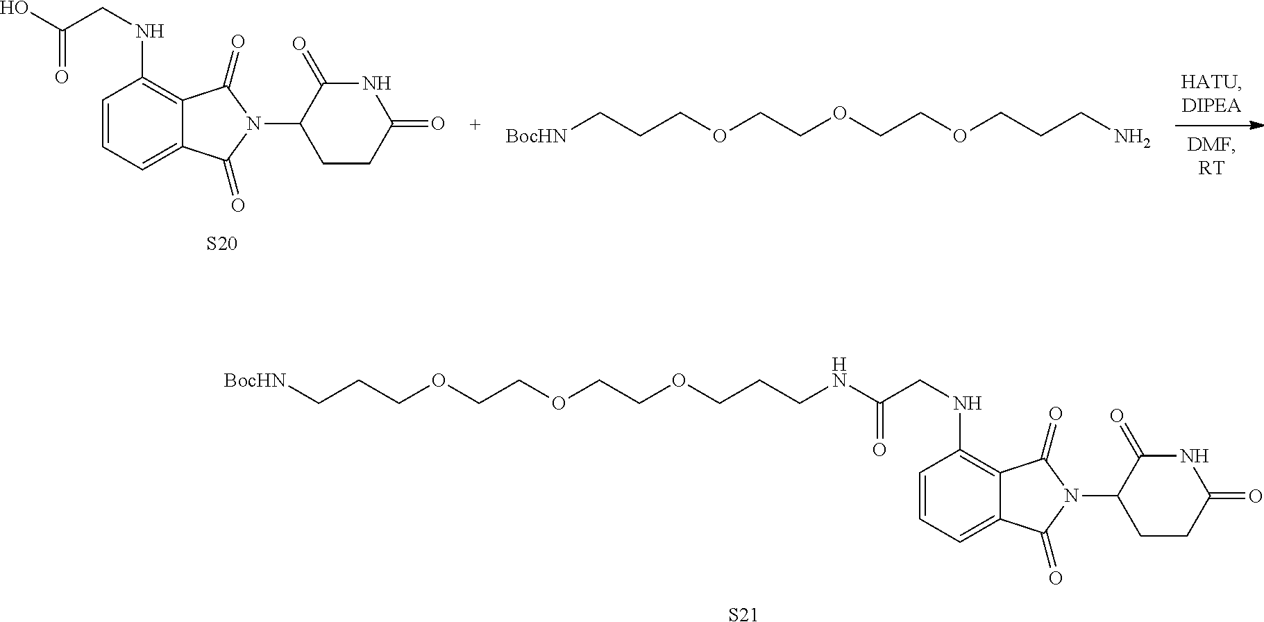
OC(CNC1=C2C(=CC=C1)C(=O)N(C1CCC(=O)NC1=O)C2=O)=O.[S20].C(OCCCN)COCCOCCC[BocHN].C(OCCCNC(CNC1=C2C(=CC=C1)C(=O)N(C1CCC(=O)NC1=O)C2=O)=O)COCCOCCC[BocHN].[S21]
